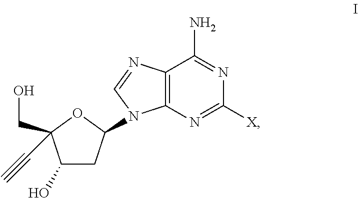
C1(O)CC(N2C3=C(C(N)=NC([X])=N3)N=C2)OC1(CO)C#C
